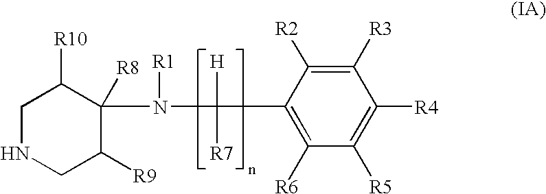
C1NCC([R9])C(N([R1])C(C2=C([R6])C([R5])=C([R4])C([R3])=C2[R2])([H])[R7])([R8])C1[R10]
